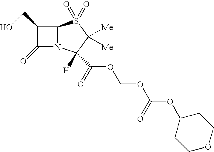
C1(=O)N2C(C1CO)S(=O)(=O)C([Me])([Me])C2([H])C(OCOC(OC1CCOCC1)=O)=O
